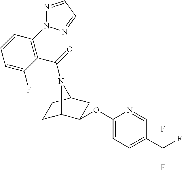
N1=CC=NN1C1=C(C(=O)N2C3CCC2CC3OC2=CC=C(C(F)(F)F)C=N2)C(F)=CC=C1
